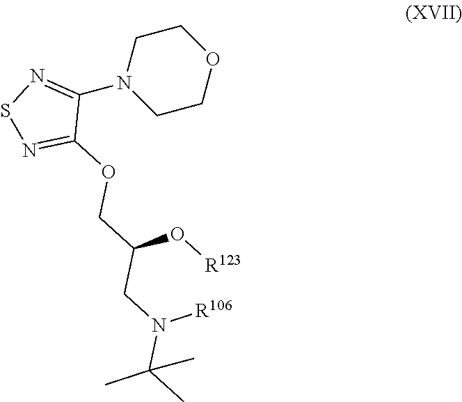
C1CN(C2=NSN=C2OCC(CN(C(C)(C)C)[R106])O[R123])CCO1
